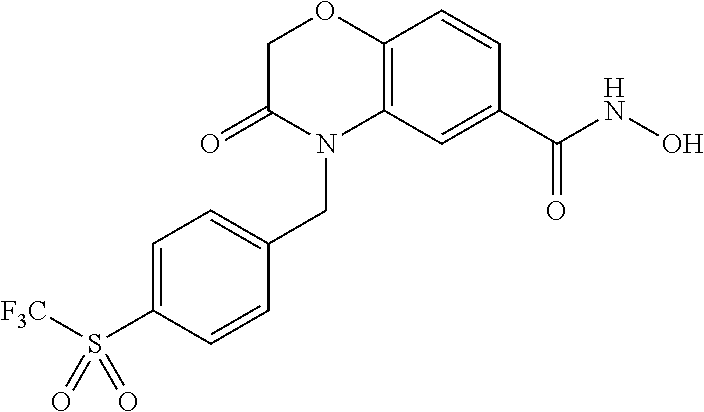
C1=C(S([F3C])(=O)=O)C=CC(CN2C3=C(OCC2=O)C=CC(C(NO)=O)=C3)=C1
